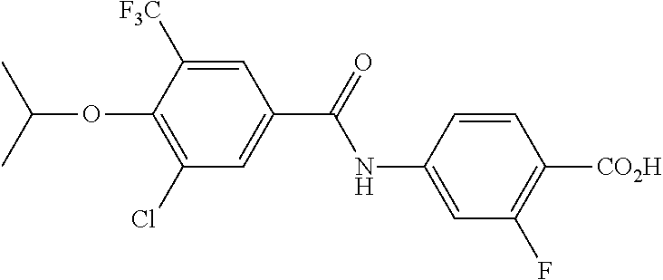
C1=C(NC(=O)C2=CC(Cl)=C(OC(C)C)C([F3C])=C2)C=CC([CO2H])=C1F
